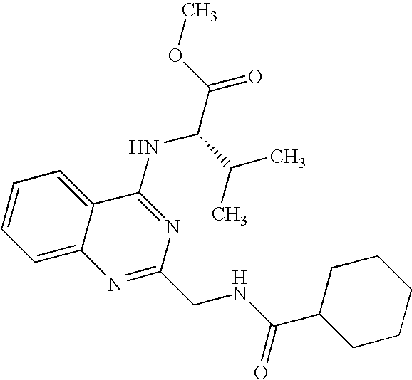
C12=CC=CC=C1C(NC(C(=O)OC)C(C)C)=NC(CNC(=O)C1CCCCC1)=N2
